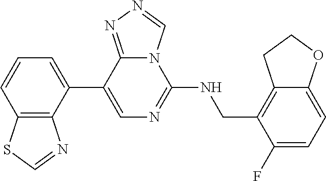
C1=CC2=C(C(C3=CN=C(NCC4=C5C(=CC=C4F)OCC5)N4C3=NN=C4)=C1)N=CS2
